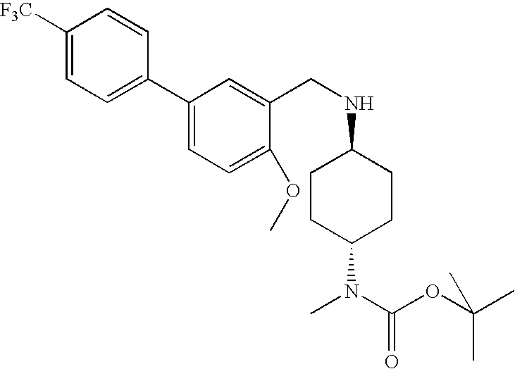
C1CC(N(C)C(OC(C)(C)C)=O)CCC1NCC1=CC(C2=CC=C([F3C])C=C2)=CC=C1OC
